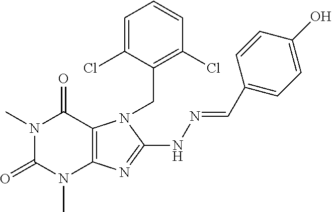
N1(C)C(=O)N(C)C2=C(C1=O)N(CC1=C(Cl)C=CC=C1Cl)C(NN=CC1=CC=C(O)C=C1)=N2
